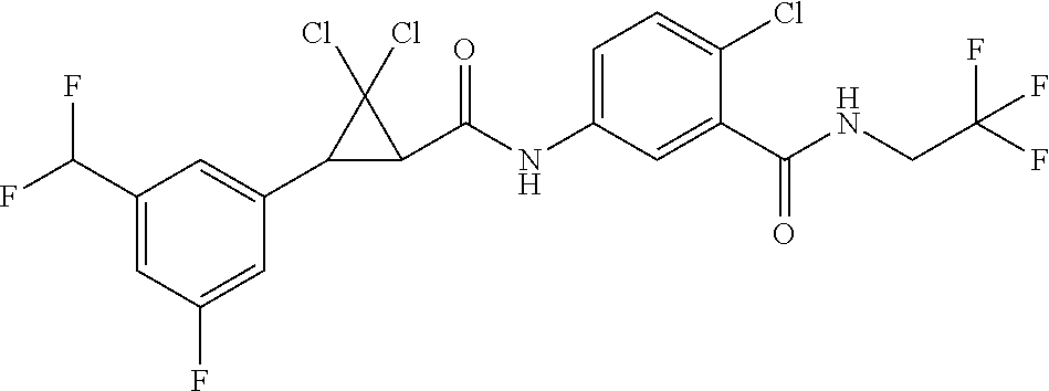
C1=C(C(F)F)C=C(C2C(C(NC3=CC=C(Cl)C(C(NCC(F)(F)F)=O)=C3)=O)C2(Cl)Cl)C=C1F
